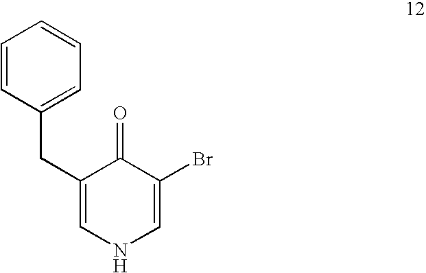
C1(CC2=CC=CC=C2)=CNC=C(Br)C1=O
